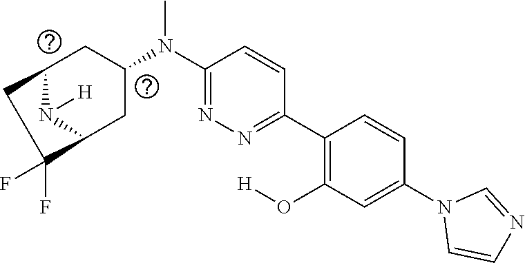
[H]N1C2CC(N(C3=NN=C(C4=C(O[H])C=C(N5C=CN=C5)C=C4)C=C3)C)CC1C(F)(F)C2
